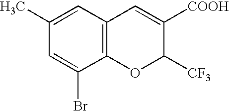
C1(C)=CC2=C(C(Br)=C1)OC([CF3])C([COOH])=C2
